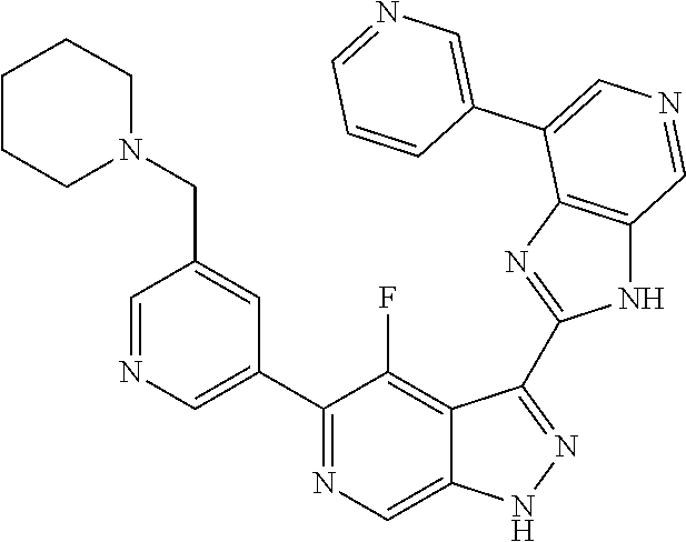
C1(C2=CN=CC(CN3CCCCC3)=C2)=NC=C2C(=C1F)C(C1=NC3=C(N1)C=NC=C3C1=CN=CC=C1)=NN2
